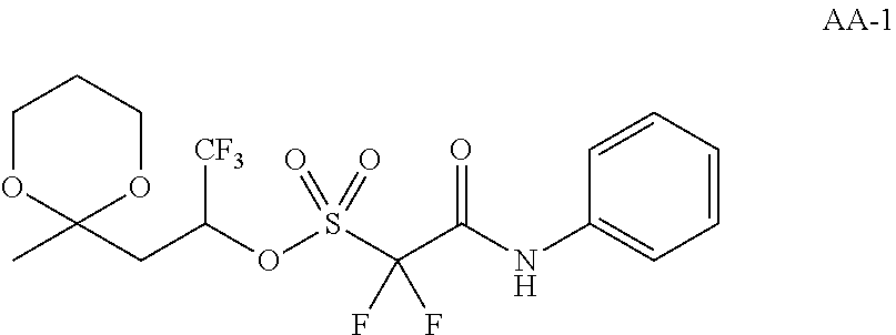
C1OC(C)(CC(OS(C(C(NC2=CC=CC=C2)=O)(F)F)(=O)=O)[CF3])OCC1
